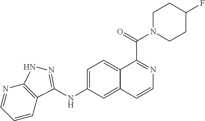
N1=CC=CC2=C1NN=C2NC1=CC=C2C(=C1)C=CN=C2C(=O)N1CCC(F)CC1
